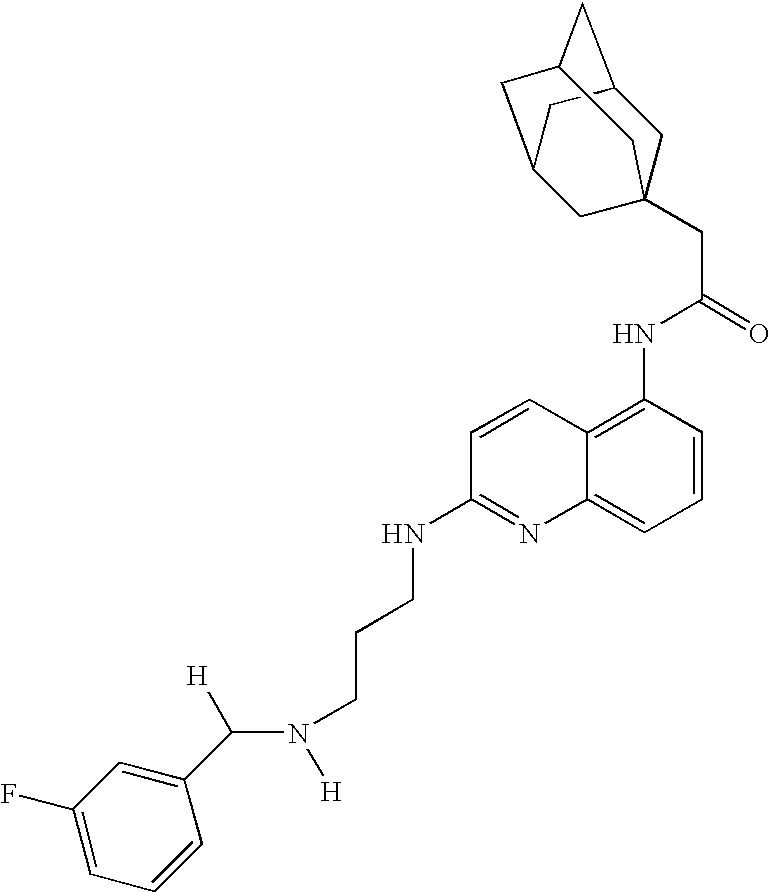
C([H])(N([H])CCCNC1=NC2=CC=CC(NC(CC34CC5CC(CC(C3)C5)C4)=O)=C2C=C1)C1=CC(F)=CC=C1
